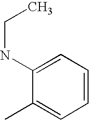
C1(C)=CC=CC=C1NCC
